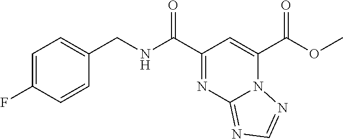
N(C(C1=NC2=NC=NN2C(C(OC)=O)=C1)=O)CC1=CC=C(F)C=C1
